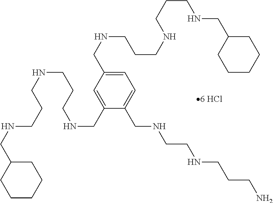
C1=C(CNCCCNCCCNCC2CCCCC2)C=C(CNCCCNCCCNCC2CCCCC2)C(CNCCNCCCN)=C1
